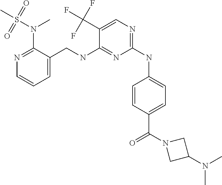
C1=C(CNC2=NC(NC3=CC=C(C(=O)N4CC(N(C)C)C4)C=C3)=NC=C2C(F)(F)F)C(N(C)S(=O)(C)=O)=NC=C1
